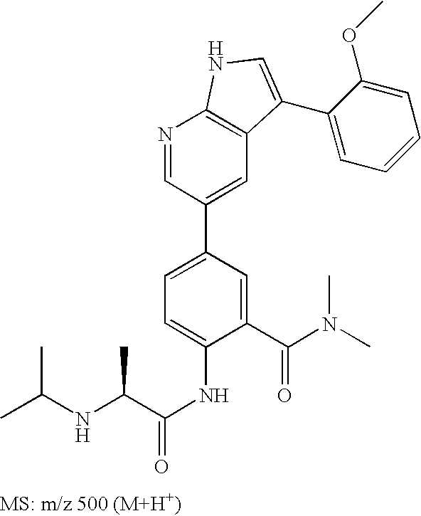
N1=CC(C2=CC=C(NC(=O)C(NC(C)C)C)C(C(N(C)C)=O)=C2)=CC2=C1NC=C2C1=CC=CC=C1OC
